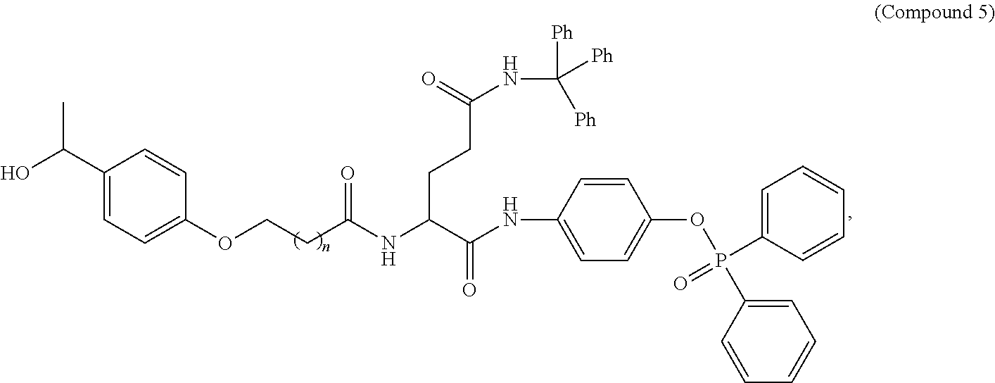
OC(C1=CC=C(OCCC(NC(C(NC2=CC=C(OP(C3=CC=CC=C3)(=O)C3=CC=CC=C3)C=C2)=O)CCC(NC([Ph])([Ph])[Ph])=O)=O)C=C1)C
